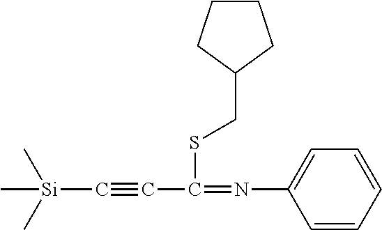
C[Si](C)(C)C#CC(SCC1CCCC1)=NC1=CC=CC=C1
